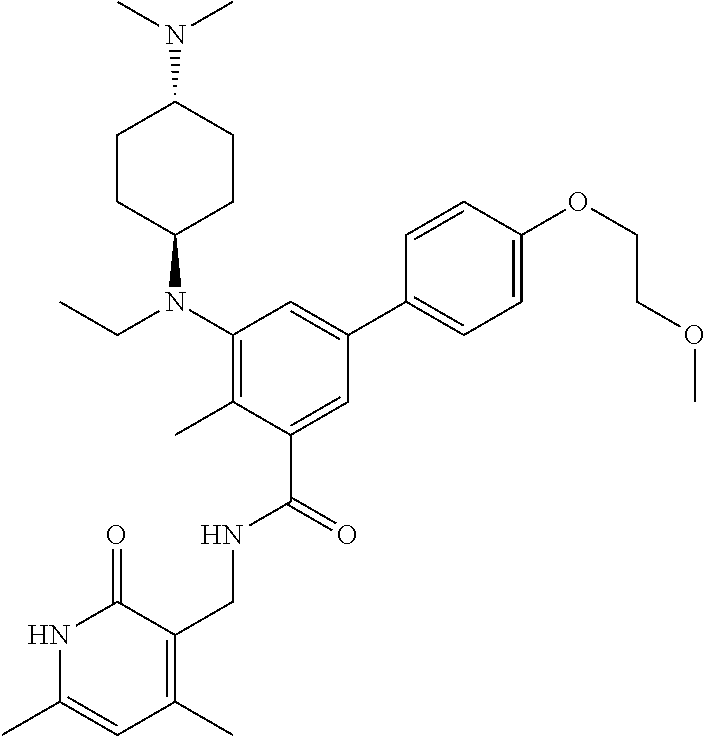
O(C)CCOC1=CC=C(C2=CC(N(CC)C3CCC(N(C)C)CC3)=C(C)C(C(NCC3=C(C)C=C(C)NC3=O)=O)=C2)C=C1
